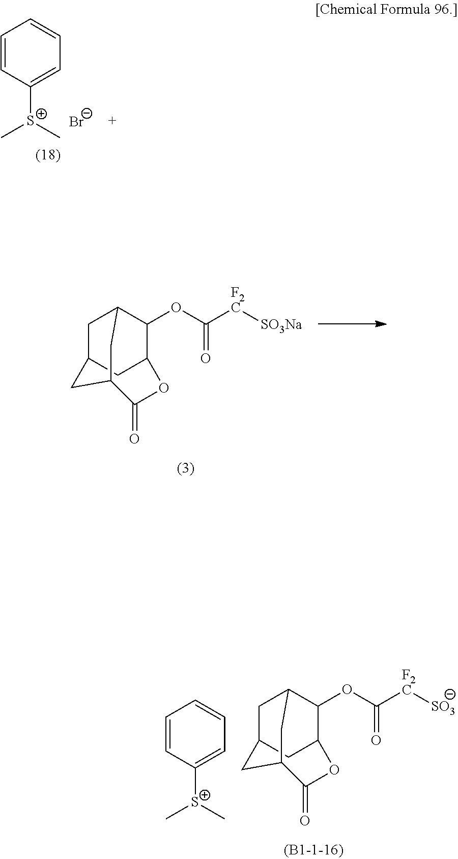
C1C2CC3C(OC(=O)[F2C][SO3Na])C1CC(C2)C(=O)O3.C1=CC([S+](C)C)=CC=C1.[Br-].C1C2CC3C(OC(=O)[F2C][SO3])C1CC(C2)C(=O)O3.C1=CC([S+](C)C)=CC=C1
